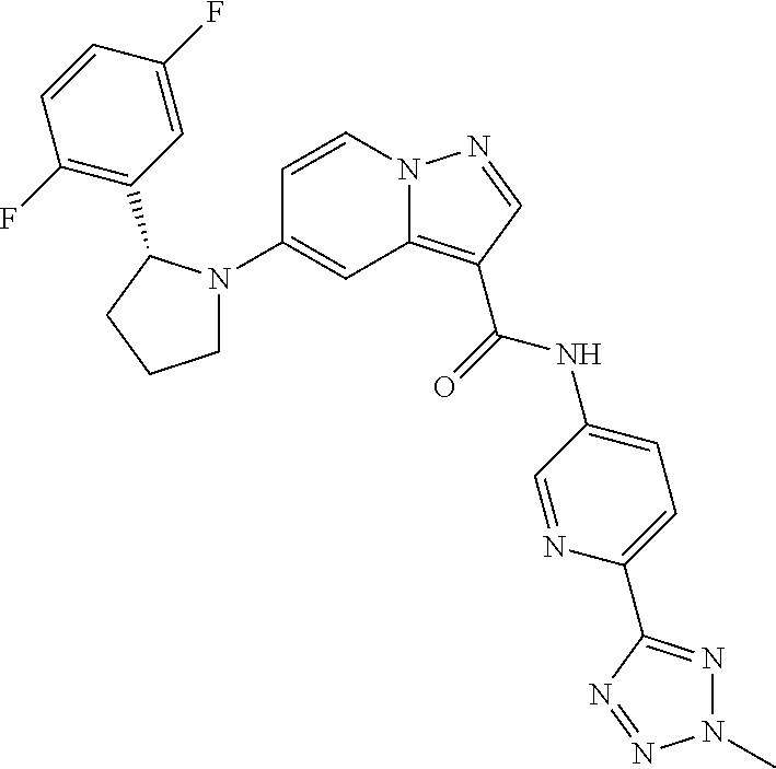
C1=CN2C(=C(C(=O)NC3=CC=C(C4=NN(C)N=N4)N=C3)C=N2)C=C1N1CCCC1C1=C(F)C=CC(F)=C1
